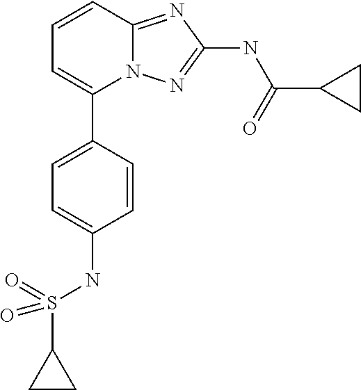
C1=CC2=NC(NC(C3CC3)=O)=NN2C(C2=CC=C(NS(=O)(C3CC3)=O)C=C2)=C1
